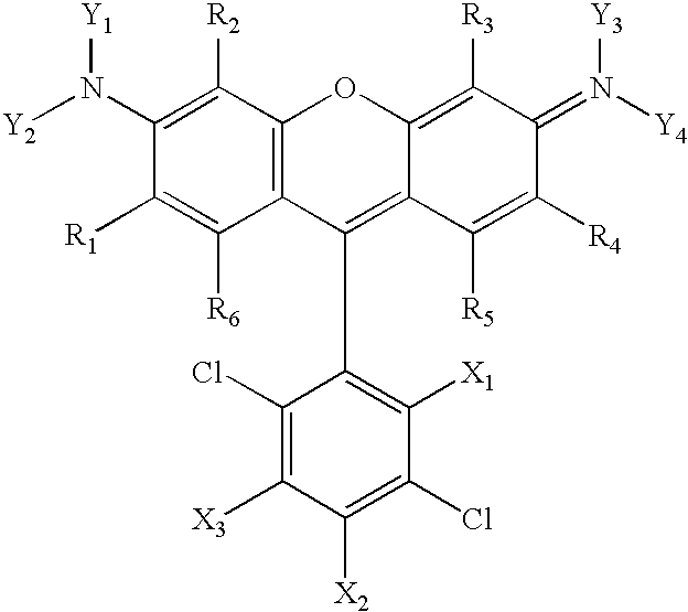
C1(N([Y2])[Y1])=C([R2])C2=C(C(C3=C([X1])C(Cl)=C([X2])C([X3])=C3Cl)=C3C(=C([R3])C(=N([Y4])[Y3])C([R4])=C3[R5])O2)C([R6])=C1[R1]
